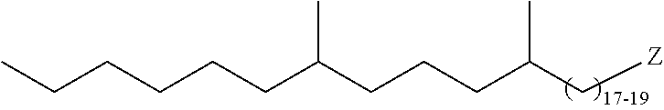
C(C(C[Z])C)CCC(CCCCCC)C
